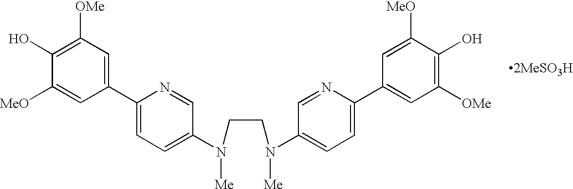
C1(O)=C([OMe])C=C(C2=CC=C(N(CCN(C3=CC=C(C4=CC([OMe])=C(O)C([MeO])=C4)N=C3)[Me])[Me])C=N2)C=C1[MeO]
